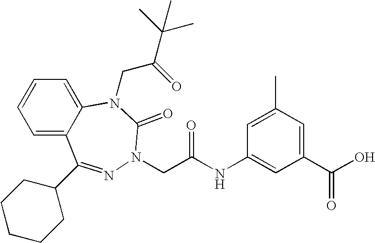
C1=C2C(=CC=C1)N(CC(=O)C(C)(C)C)C(=O)N(CC(NC1=CC(C(O)=O)=CC(C)=C1)=O)N=C2C1CCCCC1
